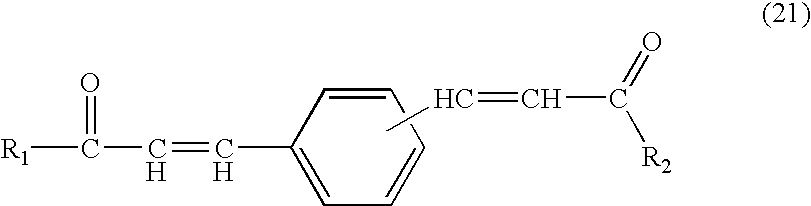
C1=CC=CC=C1C=CC([R1])=O.CC=CC([R2])=O
